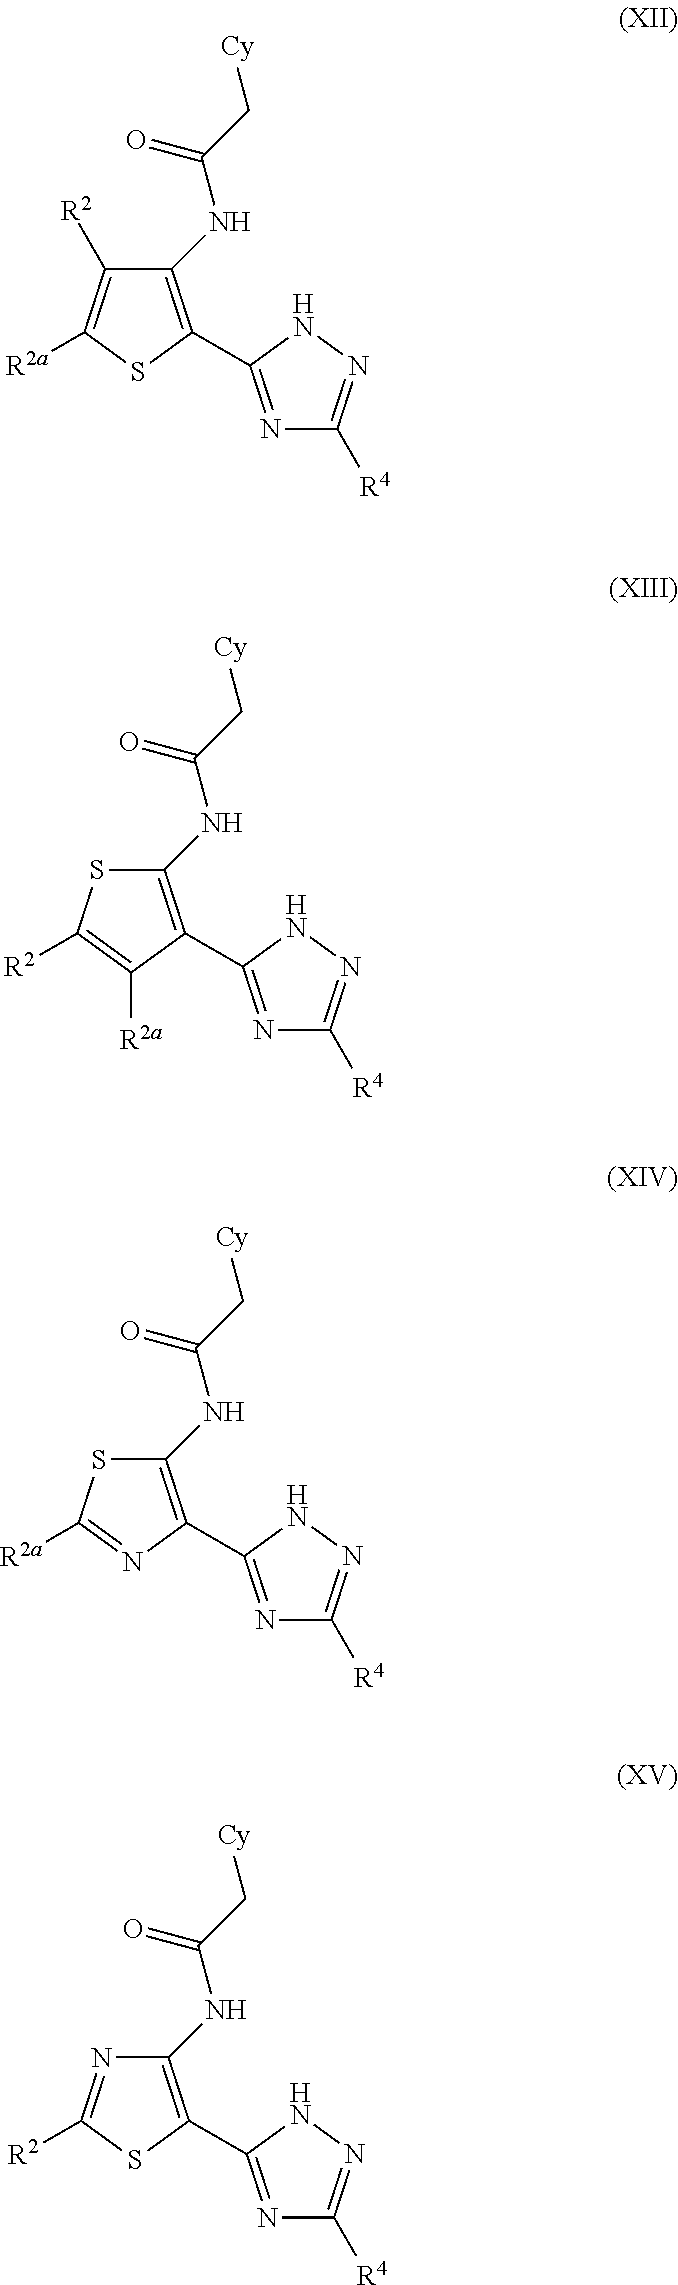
C1(NC(C[Cy])=O)=C(C2=NC([R4])=NN2)N=C([R2a])S1.N1=C(C2=C(NC(C[Cy])=O)C([R2])=C([R2a])S2)NN=C1[R4].C1(NC(C[Cy])=O)=C(C2=NC([R4])=NN2)C([R2a])=C([R2])S1.C1(NC(C[Cy])=O)=C(C2=NC([R4])=NN2)SC([R2])=N1
